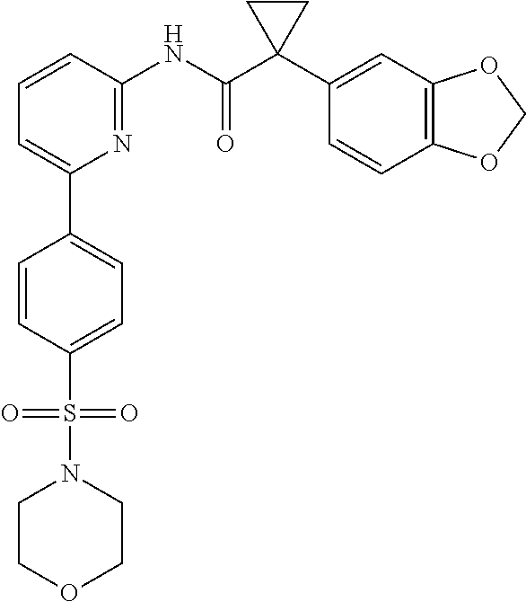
C1=CC(NC(C2(C3=CC4=C(C=C3)OCO4)CC2)=O)=NC(C2=CC=C(S(=O)(=O)N3CCOCC3)C=C2)=C1
